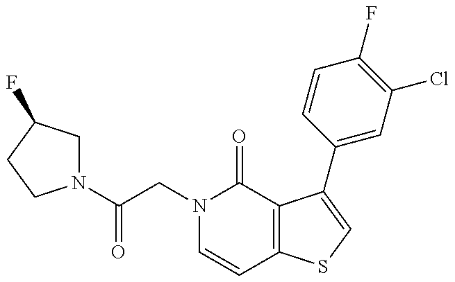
N1(C(CN2C=CC3=C(C2=O)C(C2=CC(Cl)=C(F)C=C2)=CS3)=O)CC(F)CC1
